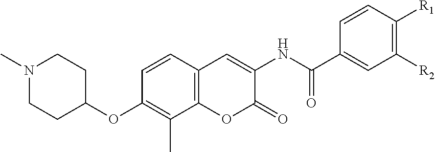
N1(C)CCC(OC2=C(C)C3=C(C=C2)C=C(NC(C2=CC([R2])=C([R1])C=C2)=O)C(=O)O3)CC1
